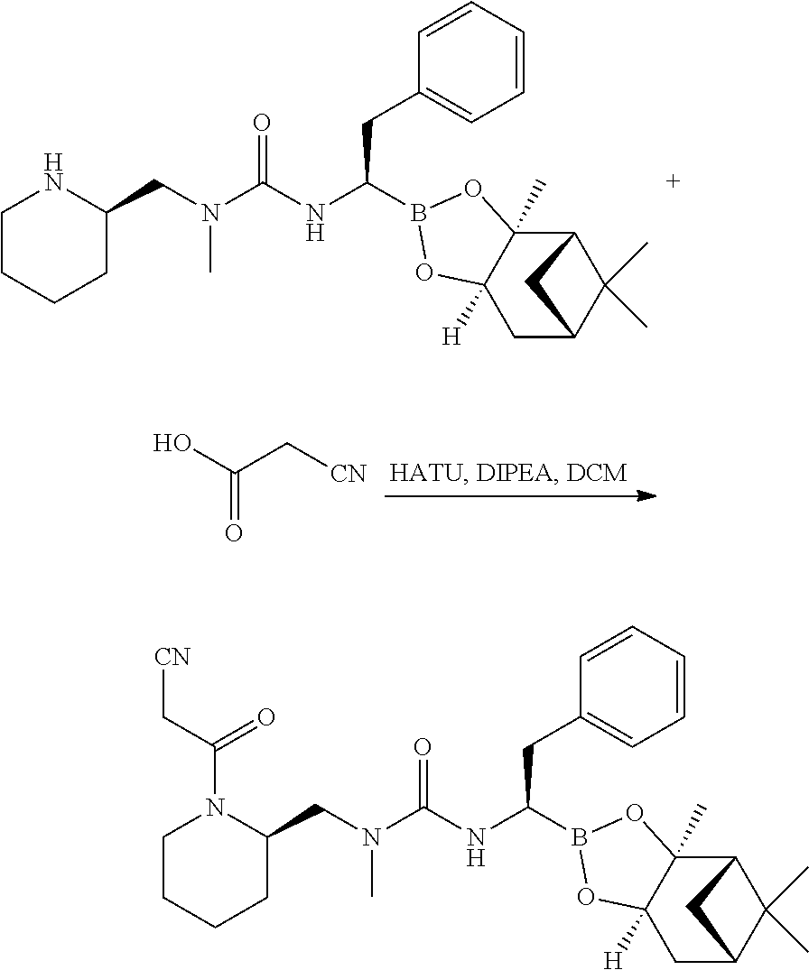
C1=CC=CC=C1CC(NC(=O)N(C)CC1N(C(C[CN])=O)CCCC1)B1OC2(C)C3C(C)(C)C(CC2([H])O1)C3.C1=CC=CC=C1CC(NC(=O)N(C)CC1NCCCC1)B1OC2(C)C3C(C)(C)C(CC2([H])O1)C3.OC(C[CN])=O
